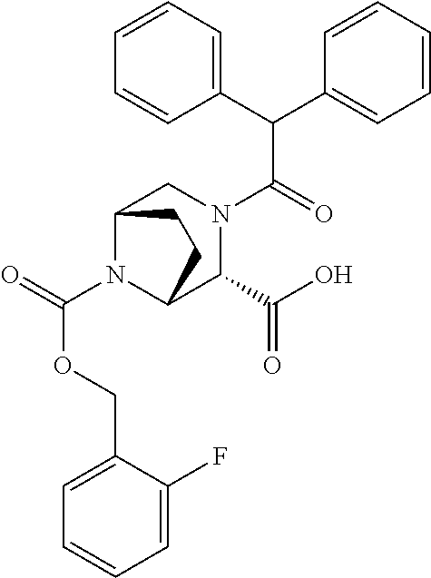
C(C(=O)N1CC2N(C(=O)OCC3=CC=CC=C3F)C(C1C(O)=O)CC2)(C1=CC=CC=C1)C1=CC=CC=C1
